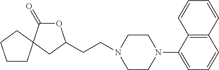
C1(N2CCN(CCC3OC(=O)C4(C3)CCCC4)CC2)=CC=CC2=C1C=CC=C2
